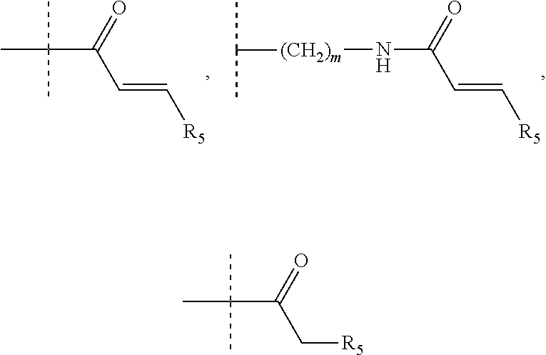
C([R5])C(C(C)(C)C)=O.C(=C[R5])C(C(C)(C)C)=O.C(=C[R5])C(N[(CH2)m]C(C)C)=O
